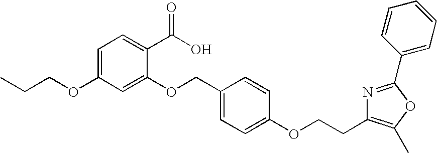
C1=C(OCCC)C=C(OCC2=CC=C(OCCC3=C(C)OC(C4=CC=CC=C4)=N3)C=C2)C(C(O)=O)=C1
